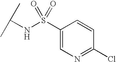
C1(S(NC(C)C)(=O)=O)=CN=C(Cl)C=C1
